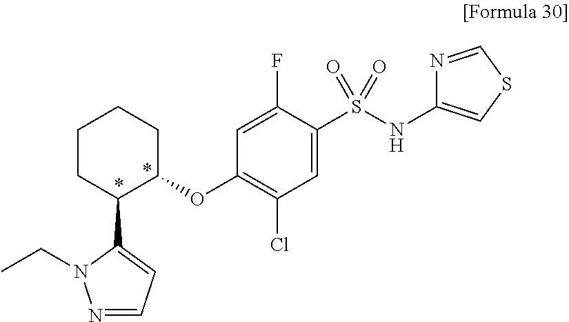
C1(OC2=C(Cl)C=C(S(NC3=CSC=N3)(=O)=O)C(F)=C2)CCCCC1C1=CC=NN1CC
